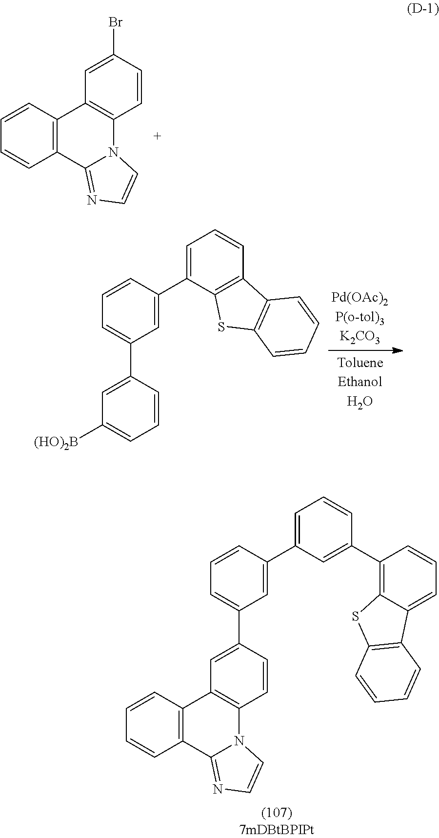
C12=C(C=CC=C1)C1=C(N3C2=NC=C3)C=CC(Br)=C1.C1=CC(C2=CC=CC3=C2SC2=C3C=CC=C2)=CC(C2=CC([(HO)2B])=CC=C2)=C1.C1=CC(C2=CC=CC(C3=C4C(=CC=C3)C3=C(S4)C=CC=C3)=C2)=CC(C2=CC3=C(C=C2)N2C(=NC=C2)C2=C3C=CC=C2)=C1
